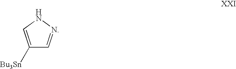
C1=NNC=C1[Bu3Sn]
